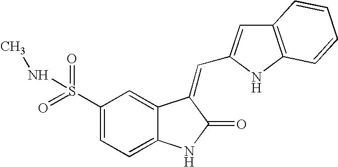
C1(S(=O)(=O)NC)=CC=C2C(=C1)C(=CC1=CC3=C(N1)C=CC=C3)C(=O)N2
